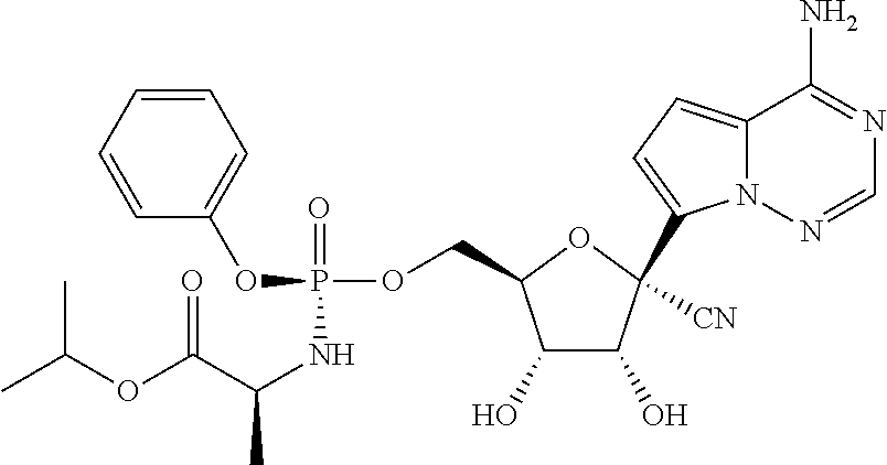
C1(O)C(O)C([CN])(C2=CC=C3N2N=CN=C3N)OC1COP(OC1=CC=CC=C1)(=O)NC(C)C(OC(C)C)=O
